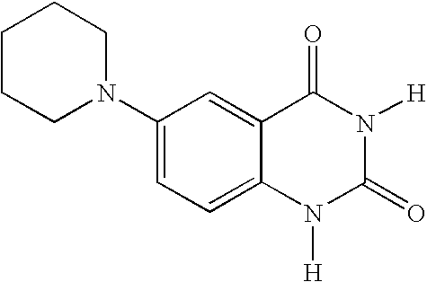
C1(N2CCCCC2)=CC=C2C(=C1)C(=O)N([H])C(=O)N2[H]
